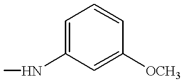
C1=C(NC)C=C([OCH3])C=C1
